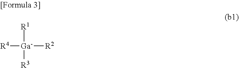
[R4][Ga]([R2])([R1])[R3]
